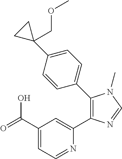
C1(C(=O)O)=CC=NC(C2=C(C3=CC=C(C4(COC)CC4)C=C3)N(C)C=N2)=C1
